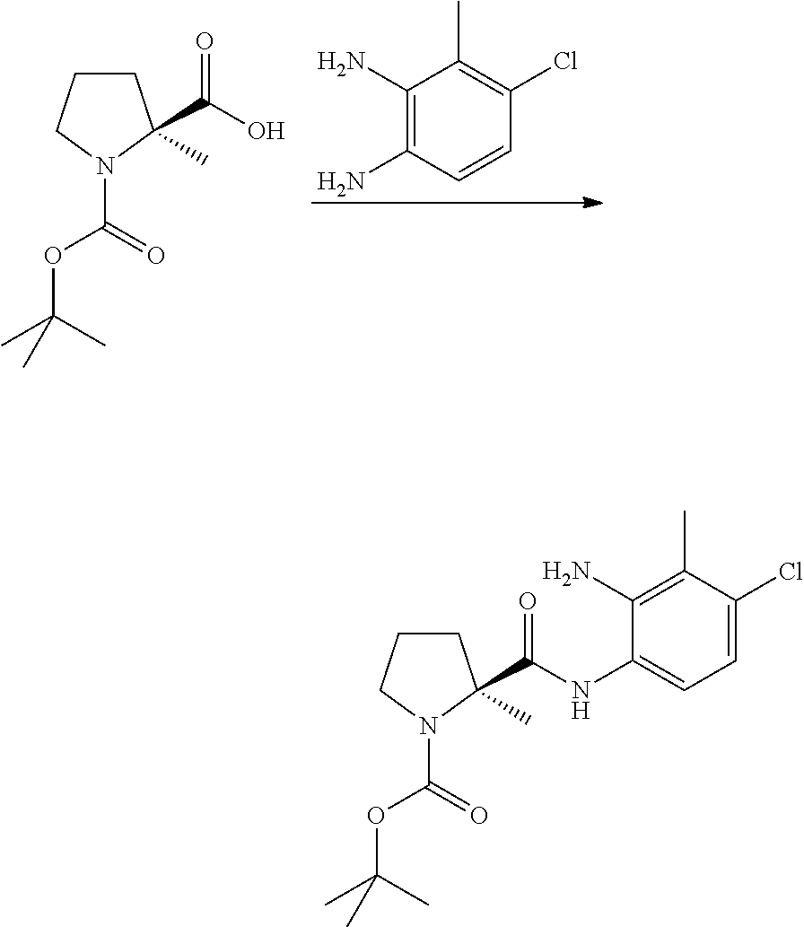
C1(N)=C(N)C=CC(Cl)=C1C.C1CCN(C(=O)OC(C)(C)C)C1(C(=O)O)C.C1CCN(C(=O)OC(C)(C)C)C1(C(=O)NC1=CC=C(Cl)C(C)=C1N)C
